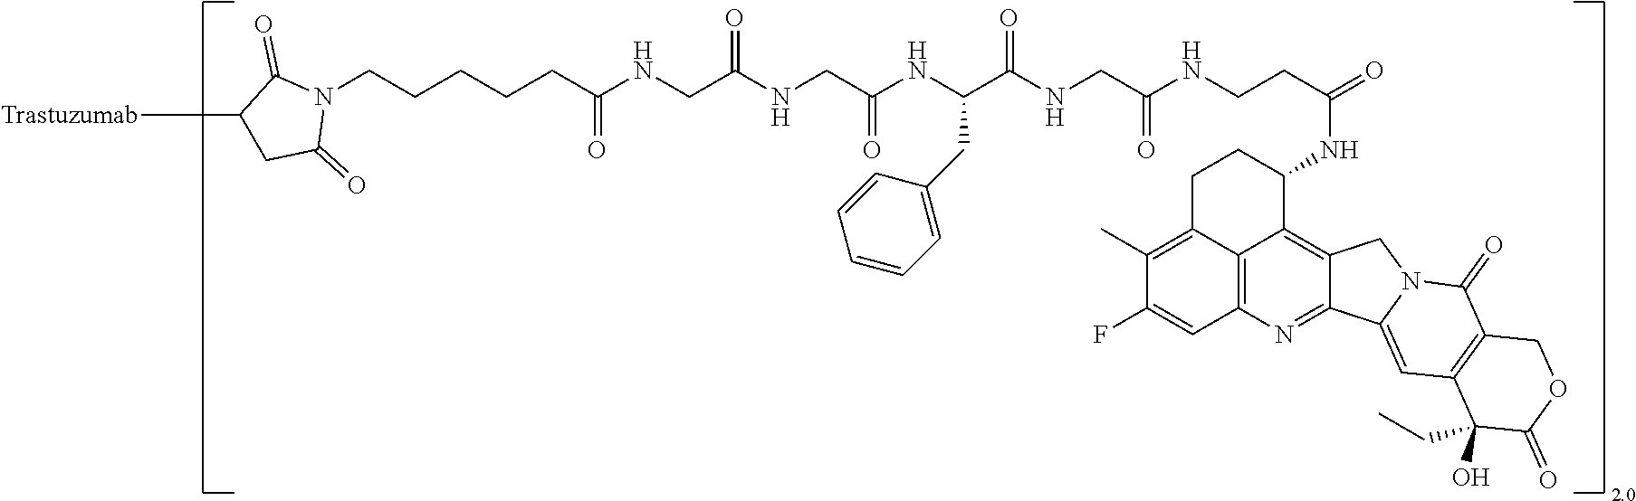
C1(C)=C2C3=C(C=C1F)N=C1C(=C3C(NC(=O)CCNC(CNC(C(NC(CNC(CNC(CCCCCN3C(=O)C([Trastuzumab])CC3=O)=O)=O)=O)CC3=CC=CC=C3)=O)=O)CC2)CN2C1=CC1=C(C2=O)COC(=O)C1(O)CC
